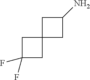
C1C2(CC1N)CC(F)(F)C2
